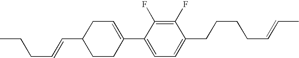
C1(F)=C(F)C(C2=CCC(C=CCCC)CC2)=CC=C1CCCCC=CC
